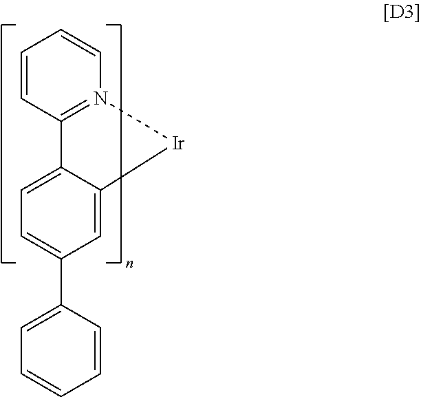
C1=CC2=N(C=C1)[Ir]C1=CC(C3=CC=CC=C3)=CC=C21
